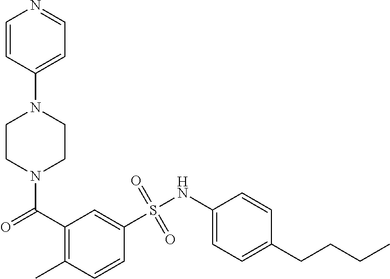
N1(C(C2=C(C)C=CC(S(NC3=CC=C(CCCC)C=C3)(=O)=O)=C2)=O)CCN(C2=CC=NC=C2)CC1
